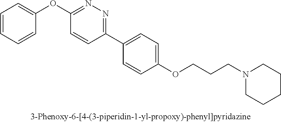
C1(OC2=CC=CC=C2)=NN=C(C2=CC=C(OCCCN3CCCCC3)C=C2)C=C1
